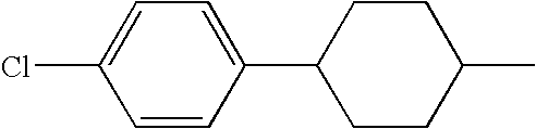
C1=CC(C2CCC(C)CC2)=CC=C1Cl
